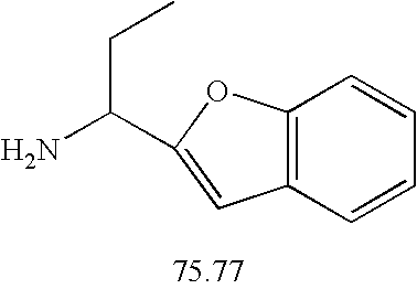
C12=C(C=CC=C1)C=C(C(N)CC)O2
